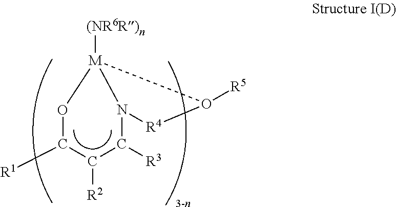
[M]12([(NR6R)n])OC([R1])C([R2])C([R3])N1[R4]O2[R5].[3-n]
